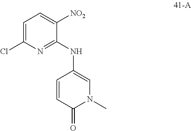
C1=CC(NC2=NC(Cl)=CC=C2[NO2])=CN(C)C1=O
